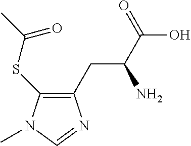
C1(CC(C(=O)O)N)=C(SC(C)=O)N(C)C=N1
